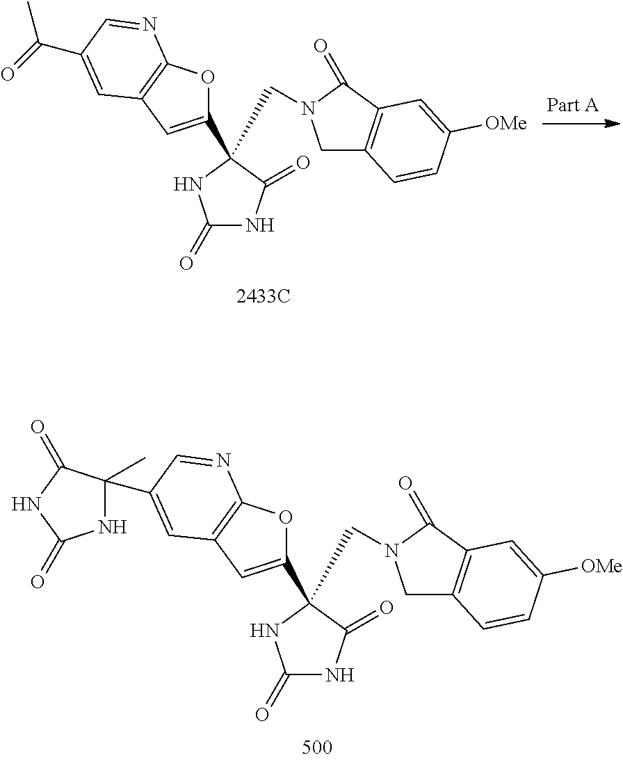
C1(=O)NC(=O)C(C2=CC3=C(O2)N=CC(C2(C)NC(=O)NC2=O)=C3)(CN2CC3=C(C2=O)C=C([OMe])C=C3)N1.C1(=O)NC(=O)C(C2=CC3=C(O2)N=CC(C(C)=O)=C3)(CN2CC3=C(C2=O)C=C([OMe])C=C3)N1
